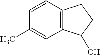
C1(C)=CC2=C(C=C1)CCC2O
